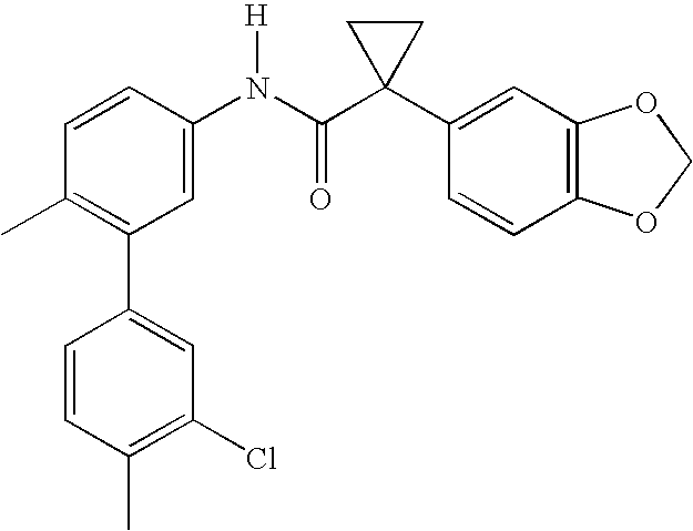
C1(N(C(C2(C3=CC4=C(C=C3)OCO4)CC2)=O)[H])=CC(C2=CC(Cl)=C(C)C=C2)=C(C)C=C1
